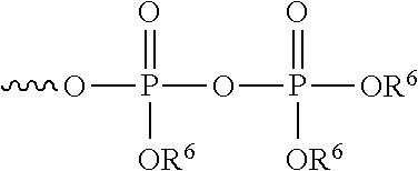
COP(=O)(OP(=O)([OR6])[OR6])[OR6]
